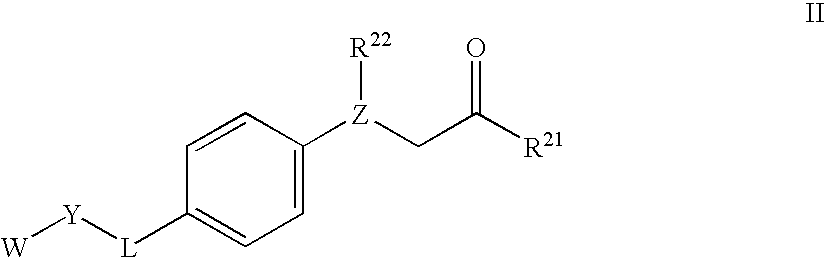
C1=CC([Z](CC([R21])=O)[R22])=CC=C1[L][Y][W]
